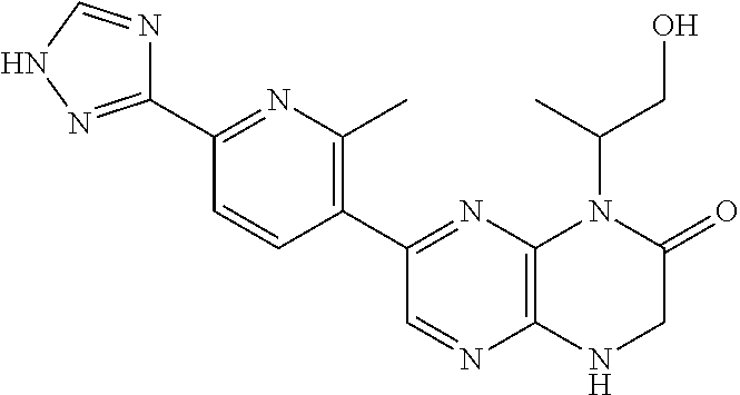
C1(C2=NNC=N2)=NC(C)=C(C2=NC3=C(N=C2)NCC(=O)N3C(CO)C)C=C1
